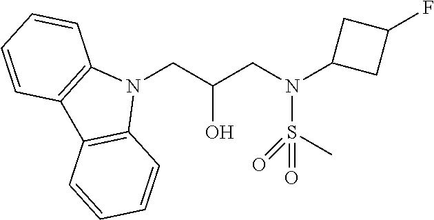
N1(CC(CN(S(=O)(=O)C)C2CC(F)C2)O)C2=C(C3=C1C=CC=C3)C=CC=C2
